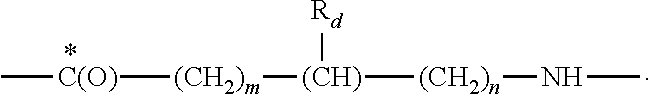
C[C(O)][(CH2)m][(CH)]([(CH2)n]NC)[Rd]
